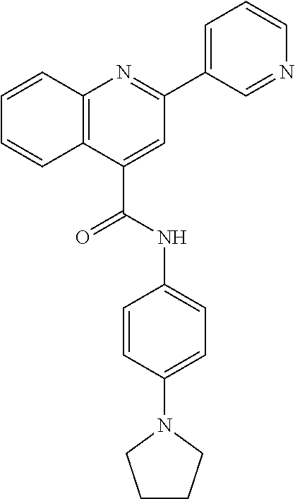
C12=C(C(C(=O)NC3=CC=C(N4CCCC4)C=C3)=CC(C3=CC=CN=C3)=N1)C=CC=C2
